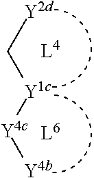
[Y2d]C[Y1c][Y4c][Y4b]
